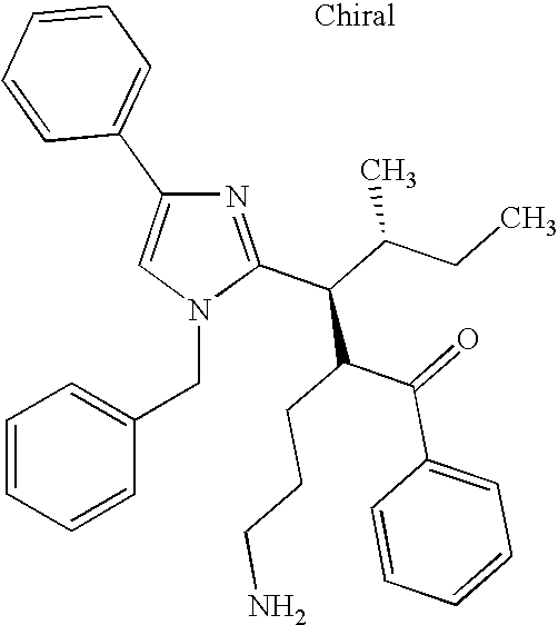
N1=C(C(C(CC)C)C(C(=O)C2=CC=CC=C2)CCCN)N(CC2=CC=CC=C2)C=C1C1=CC=CC=C1
